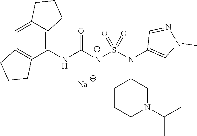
C12=CC3=C(C(NC([N-]S(N(C4=CN(C)N=C4)C4CCCN(C(C)C)C4)(=O)=O)=O)=C1CCC2)CCC3.[Na]
